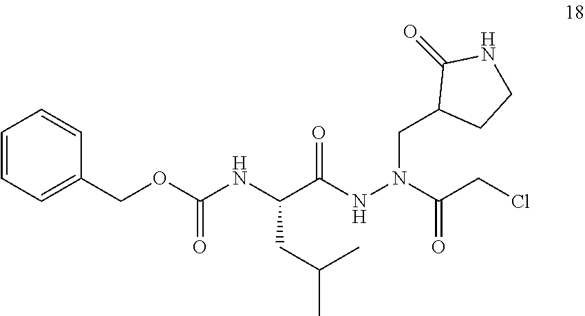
C(C(NN(CC1CCNC1=O)C(CCl)=O)=O)(NC(OCC1=CC=CC=C1)=O)CC(C)C
